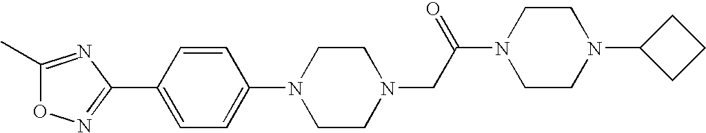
C1(C)=NC(C2=CC=C(N3CCN(CC(N4CCN(C5CCC5)CC4)=O)CC3)C=C2)=NO1
